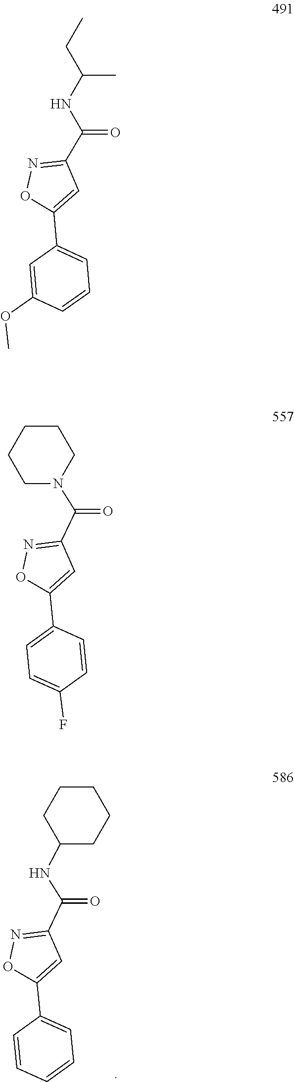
C1(C2=CC=CC=C2)=CC(C(=O)NC2CCCCC2)=NO1.C1(C2=CC=C(F)C=C2)=CC(C(=O)N2CCCCC2)=NO1.C1(C2=CC=CC(OC)=C2)=CC(C(NC(C)CC)=O)=NO1
